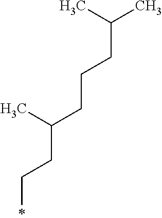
C(CC(CCC)C)CC(C)C
